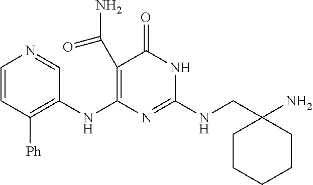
C1=CC([Ph])=C(NC2=C(C(=O)N)C(=O)NC(NCC3(N)CCCCC3)=N2)C=N1
